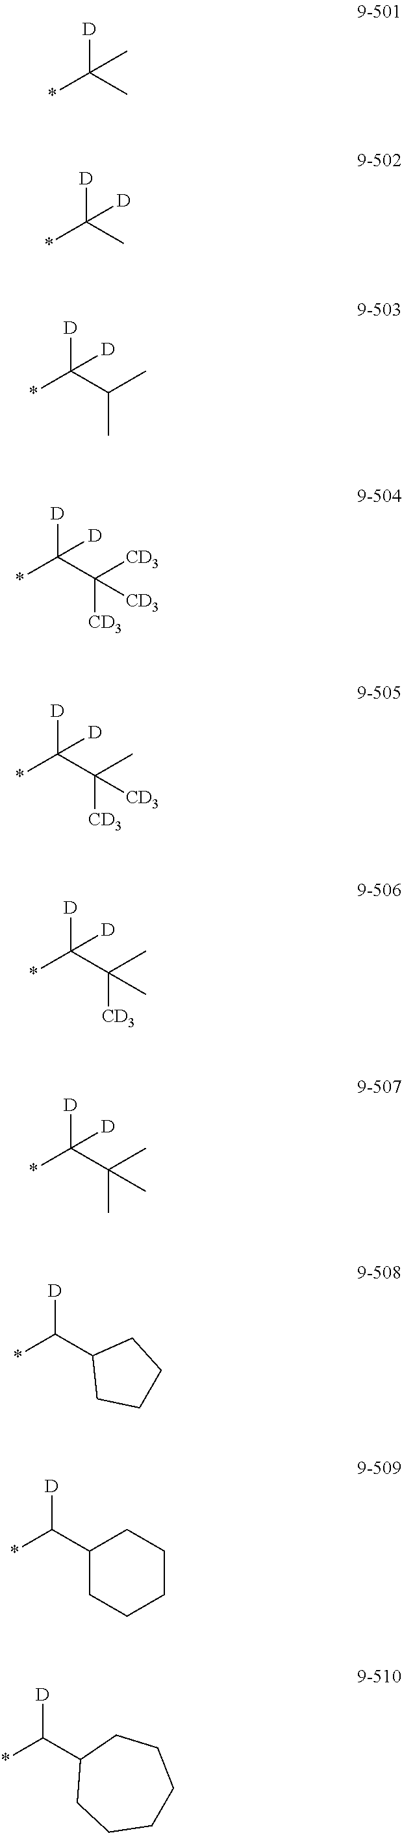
[D]C(C)(*)C.[D]C(C)(*)[D].[D]C(C(C)C)(*)[D].[D]C(C([CD3])([CD3])[CD3])(*)[D].[D]C(C(C)([CD3])[CD3])(*)[D].[D]C(C(C)([CD3])C)(*)[D].[D]C(C(C)(C)C)(*)[D].[D]C(C1CCCC1)*.[D]C(C1CCCCC1)*.[D]C(C1CCCCCC1)*
